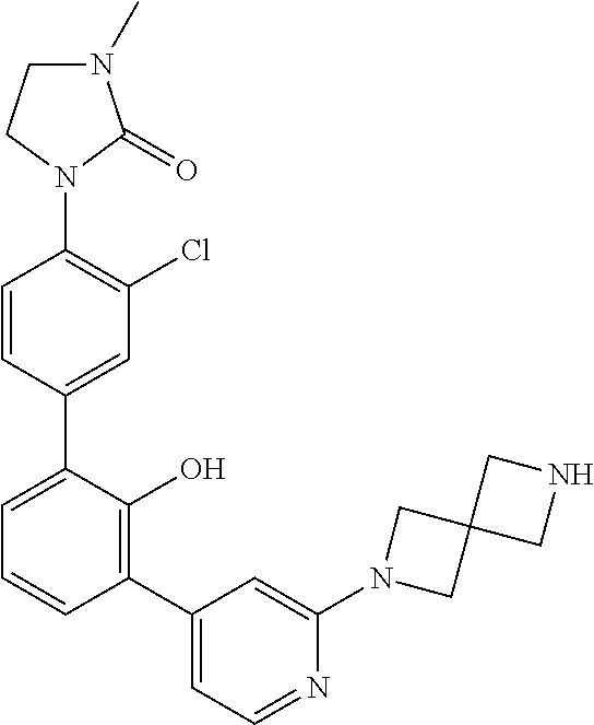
C1(N2C(=O)N(C)CC2)=C(Cl)C=C(C2=CC=CC(C3=CC=NC(N4CC5(C4)CNC5)=C3)=C2O)C=C1
